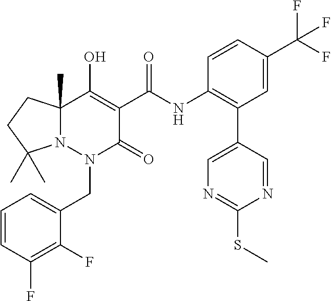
C1=CC(F)=C(F)C(CN2C(=O)C(C(=O)NC3=C(C4=CN=C(SC)N=C4)C=C(C(F)(F)F)C=C3)=C(O)C3(C)N2C(C)(C)CC3)=C1
